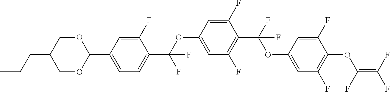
C1(OC(C2=CC=C(C3OCC(CCC)CO3)C=C2F)(F)F)=CC(F)=C(C(F)(OC2=CC(F)=C(OC(=C(F)F)F)C(F)=C2)F)C(F)=C1
